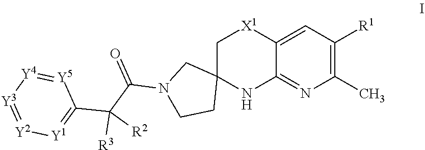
C1(C)=C([R1])C=C2C(=N1)NC1(C[X1]2)CN(C(C(C2=[Y1][Y2]=[Y3][Y4]=[Y5]2)([R3])[R2])=O)CC1
